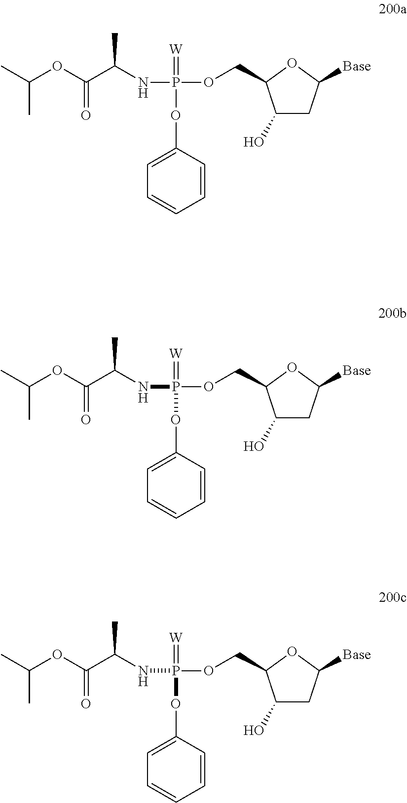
C(C)(C)OC(C(NP(=[W])(OCC1C(O)CC([Base])O1)OC1=CC=CC=C1)C)=O.C(C)(C)OC(C(NP(=[W])(OCC1C(O)CC([Base])O1)OC1=CC=CC=C1)C)=O.C(C)(C)OC(C(NP(=[W])(OCC1C(O)CC([Base])O1)OC1=CC=CC=C1)C)=O
